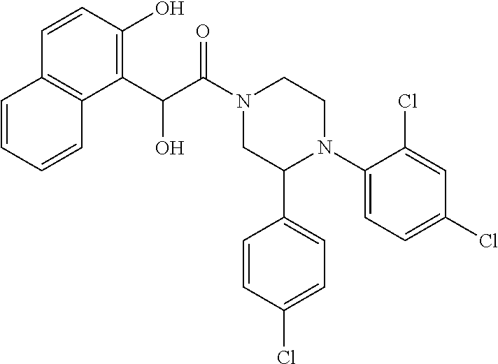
O=C(N1CC(C2=CC=C(Cl)C=C2)N(C2=CC=C(Cl)C=C2Cl)CC1)C(C1=C(O)C=CC2=C1C=CC=C2)O
